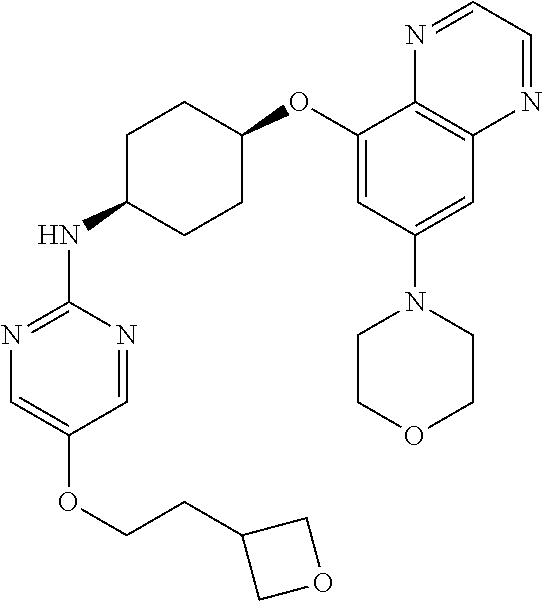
C1(OC2CCC(NC3=NC=C(OCCC4COC4)C=N3)CC2)=CC(N2CCOCC2)=CC2=C1N=CC=N2
